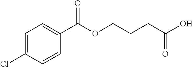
C1=C(Cl)C=CC(C(OCCCC(O)=O)=O)=C1
